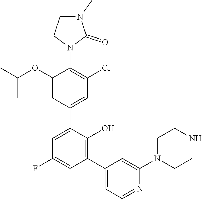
C1CN(C2=CC(C3=C(O)C(C4=CC(Cl)=C(N5CCN(C)C5=O)C(OC(C)C)=C4)=CC(F)=C3)=CC=N2)CCN1
